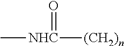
C[NHC](=O)[(CH2)n]
